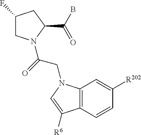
C1(F)CN(C(=O)CN2C3=C(C=CC([R202])=C3)C([R6])=C2)C(C(B)=O)C1
